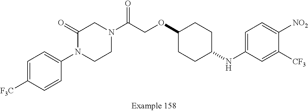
N1(C(COC2CCC(NC3=CC=C([NO2])C([CF3])=C3)CC2)=O)CC(=O)N(C2=CC=C([F3C])C=C2)CC1
